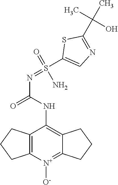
N(C(=O)NC1=C2C(=[N+]([O-])C3=C1CCC3)CCC2)=S(C1=CN=C(C(C)(C)O)S1)(=O)N
